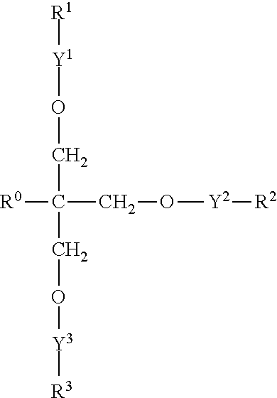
C(C(CO[Y2][R2])([R0])CO[Y3][R3])O[Y1][R1]
